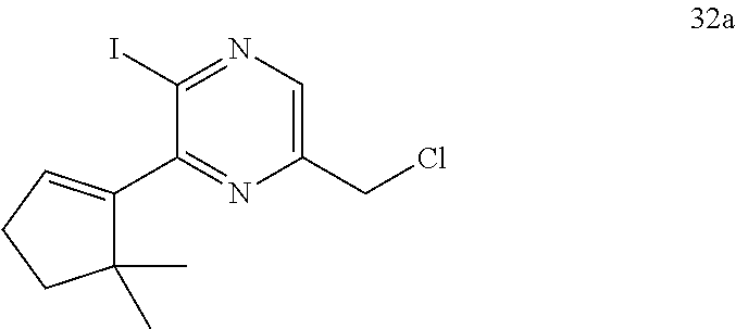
C1(CCl)=CN=C(I)C(C2=CCCC2(C)C)=N1
